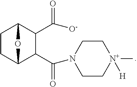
C1CC2C(C(=O)N3CC[N+](C)([H])CC3)C(C(=O)[O-])C1O2
